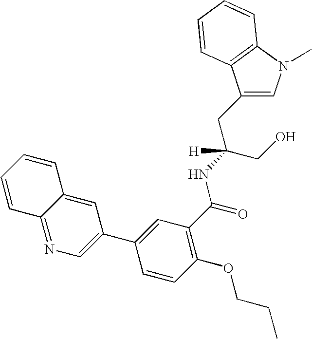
C1(CC(CO)(NC(=O)C2=C(OCCC)C=CC(C3=CN=C4C(=C3)C=CC=C4)=C2)[H])=CN(C)C2=C1C=CC=C2
